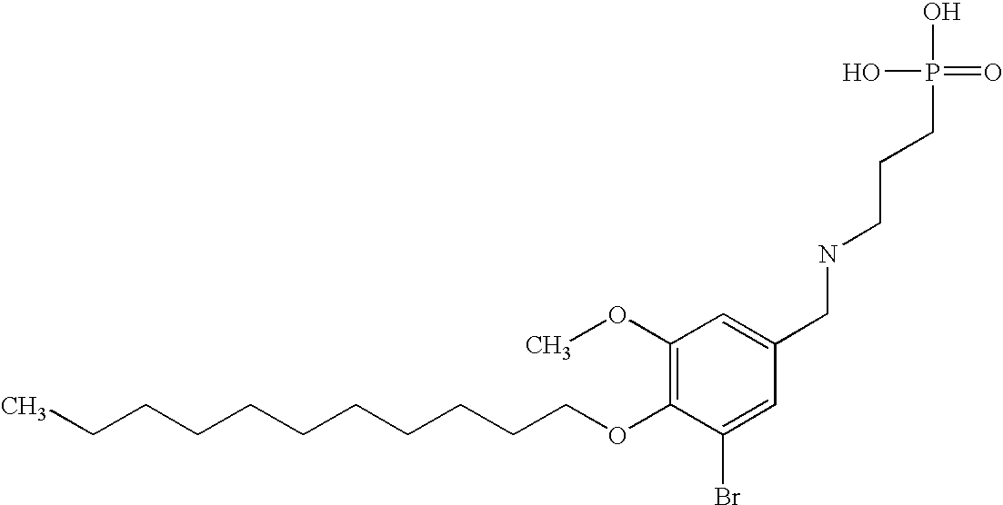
C(CCCCCCOC1=C(OC)C=C(CNCCCP(O)(O)=O)C=C1Br)CCCC
